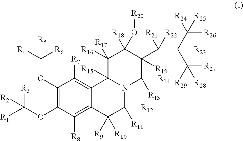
C1(OC([R5])([R4])[R6])=C(OC([R1])([R2])[R3])C([R8])=C2C(=C1[R7])C1([R15])N(C([R11])([R12])C2([R9])[R10])C([R13])([R14])C([R19])(C(C(C([R25])([R24])[R26])(C([R27])([R28])[R29])[R23])([R21])[R22])C([R18])(O[R20])C1([R16])[R17]
